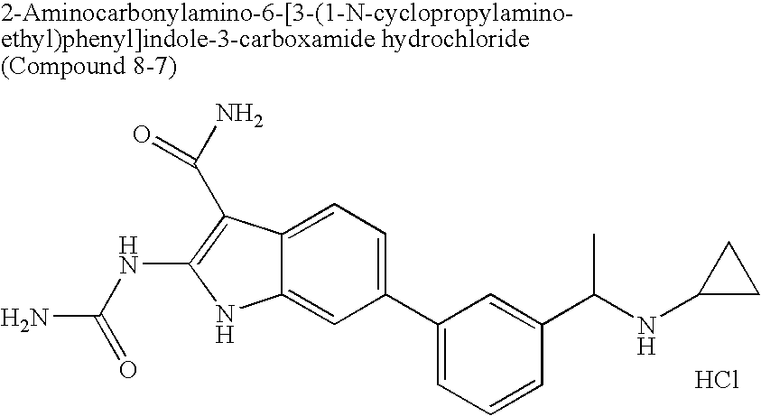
C1(C2=CC=CC(C(NC3CC3)C)=C2)=CC=C2C(=C1)NC(NC(N)=O)=C2C(N)=O.Cl
